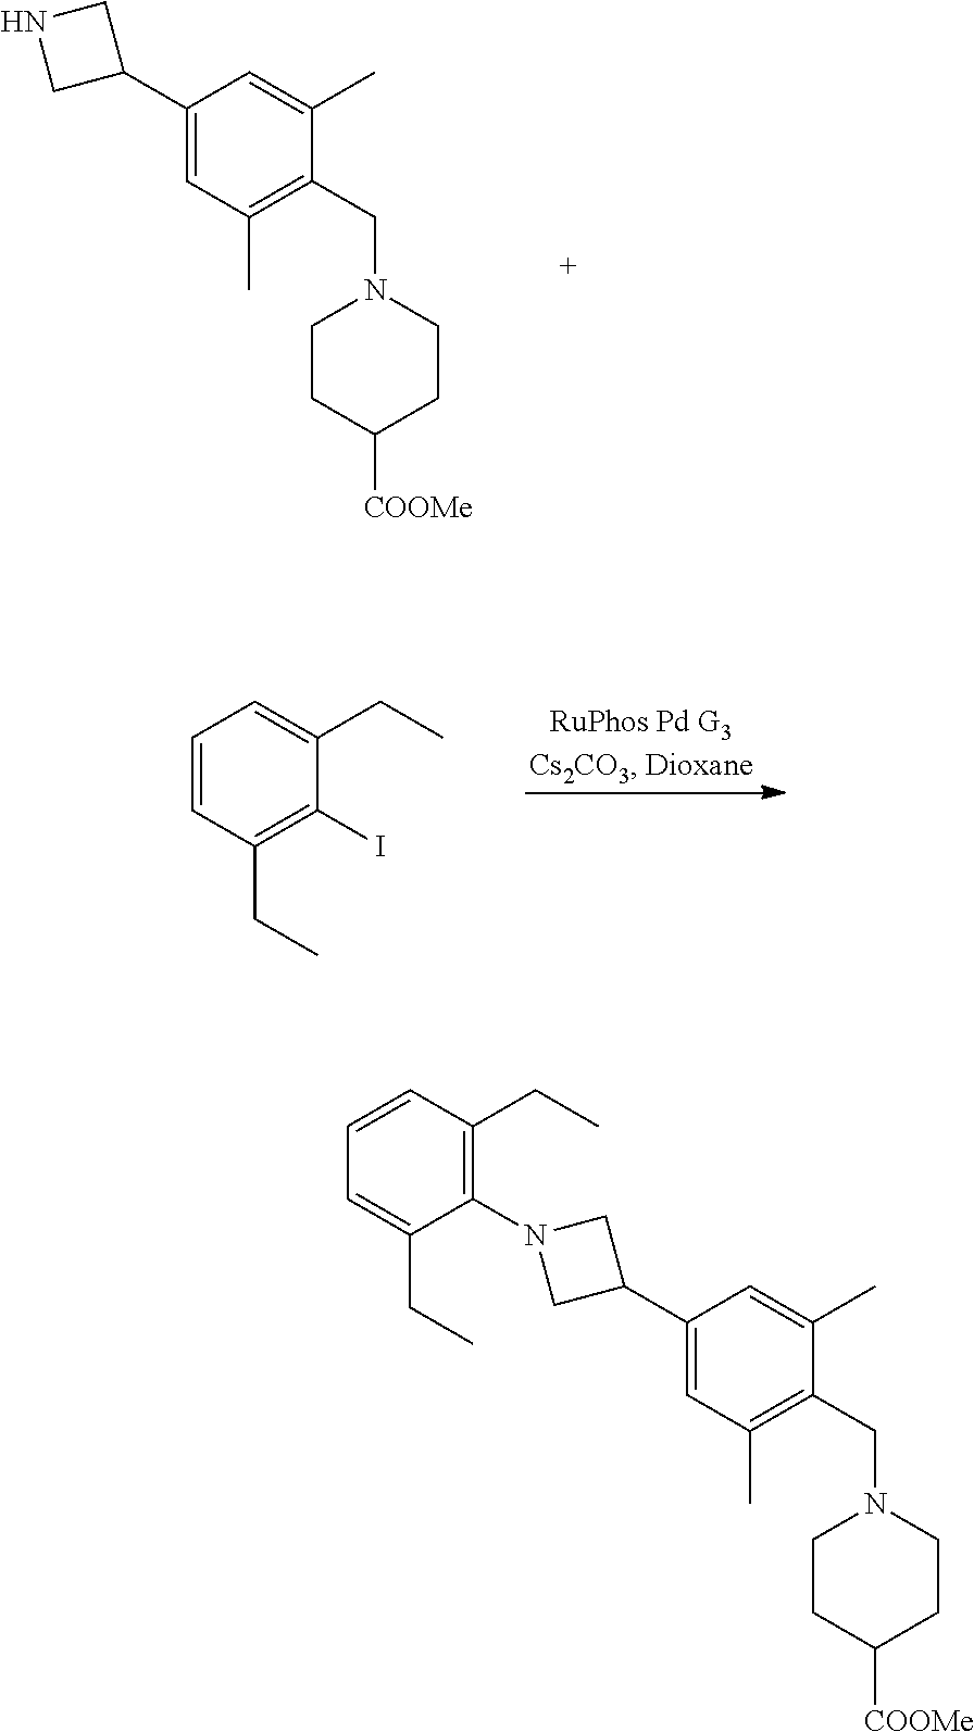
C1(C2CNC2)=CC(C)=C(CN2CCC([COOMe])CC2)C(C)=C1.C1=CC(CC)=C(I)C(CC)=C1.C1(C2CN(C3=C(CC)C=CC=C3CC)C2)=CC(C)=C(CN2CCC([COOMe])CC2)C(C)=C1
